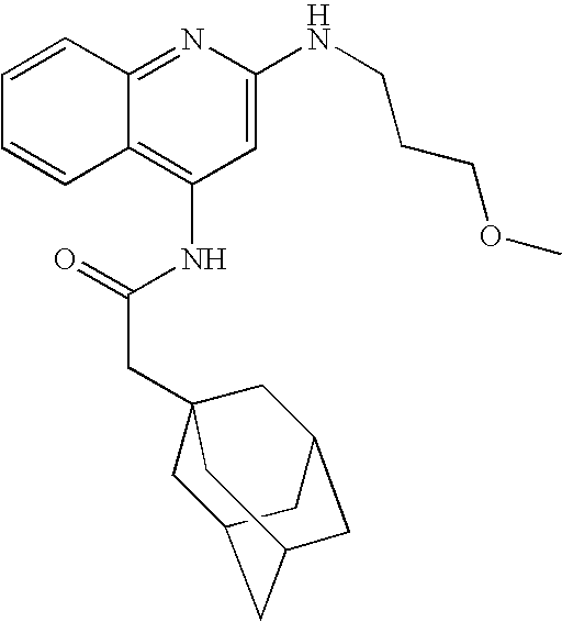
C12=NC(NCCCOC)=CC(NC(CC34CC5CC(CC(C3)C5)C4)=O)=C1C=CC=C2
